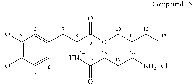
C1(O)=C(O)C=CC(CC(C(OCCCC)=O)NC(CCC[NH2HCl])=O)=C1
